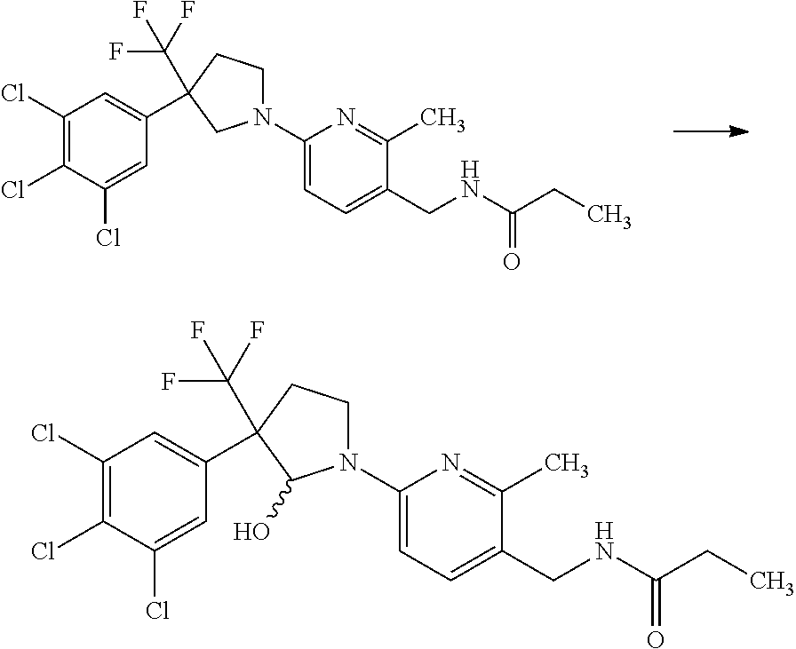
C1(Cl)=C(Cl)C(Cl)=CC(C2(C(F)(F)F)CCN(C3=CC=C(CNC(CC)=O)C(C)=N3)C2)=C1.C1(Cl)=C(Cl)C(Cl)=CC(C2(C(F)(F)F)CCN(C3=CC=C(CNC(CC)=O)C(C)=N3)C2O)=C1
